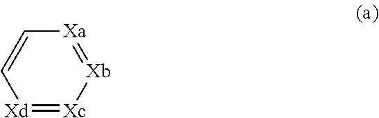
[Xd]1=[Xc][Xb]=[Xa]C=C1
